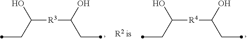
C(C(O)[R3]C(CC)O)C.C(C(O)[R4]C(CC)O)C
